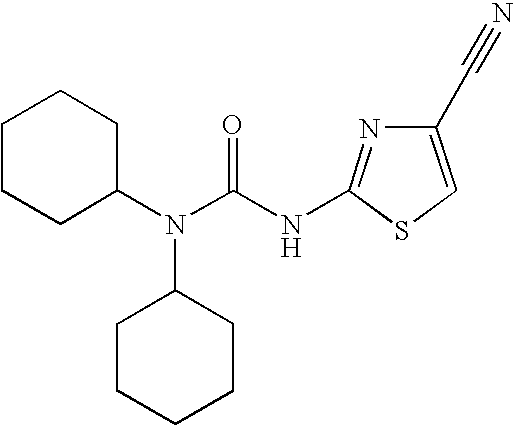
C1CCC(N(C(NC2=NC(C#N)=CS2)=O)C2CCCCC2)CC1
